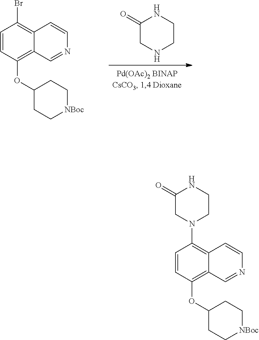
C1=CC(OC2CC[NBoc]CC2)=C2C(=C1Br)C=CN=C2.C1(=O)CNCCN1.C1(=O)CN(C2=C3C(=C(OC4CC[NBoc]CC4)C=C2)C=NC=C3)CCN1
